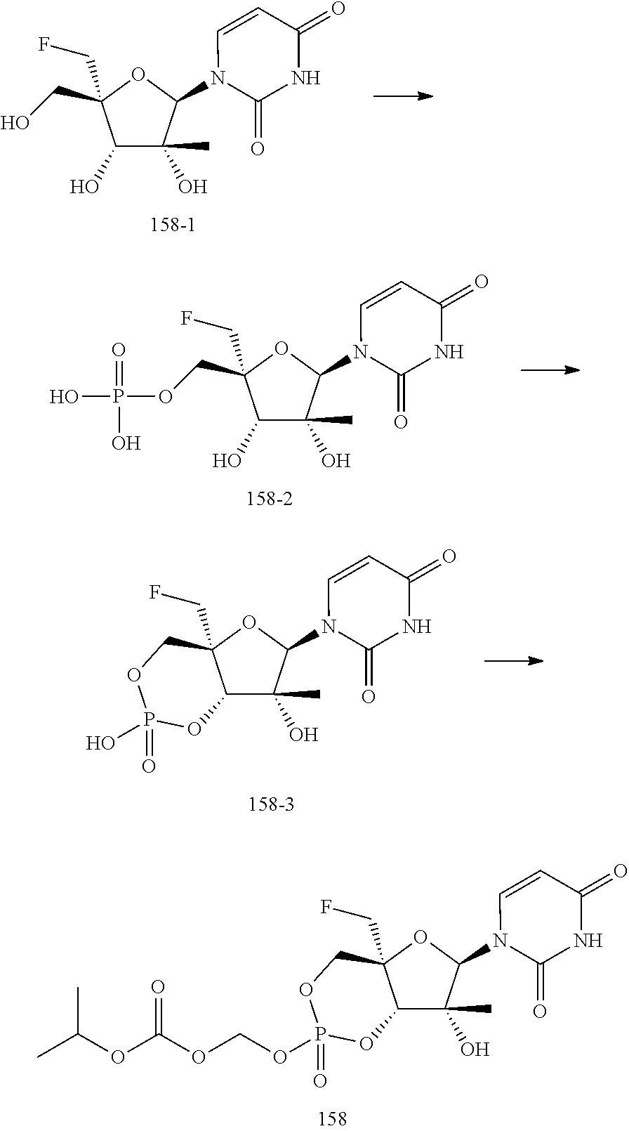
C1(O)C(O)(C)C(N2C(=O)NC(=O)C=C2)OC1(CO)CF.C1(O)C(O)(C)C(N2C(=O)NC(=O)C=C2)OC1(COP(O)(=O)O)CF.C12C(O)(C)C(N3C(=O)NC(=O)C=C3)OC1(CF)COP(O)(=O)O2.C12C(O)(C)C(N3C(=O)NC(=O)C=C3)OC1(CF)COP(OCOC(OC(C)C)=O)(=O)O2
